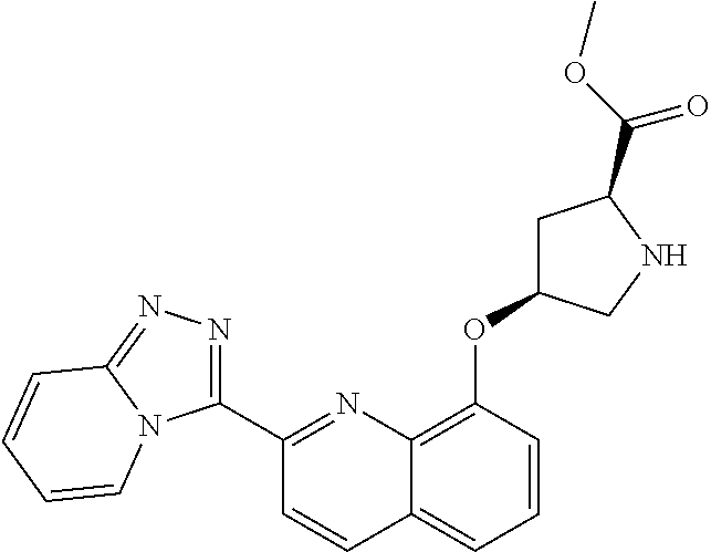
C1(C2=NC3=C(OC4CC(C(OC)=O)NC4)C=CC=C3C=C2)=NN=C2N1C=CC=C2
